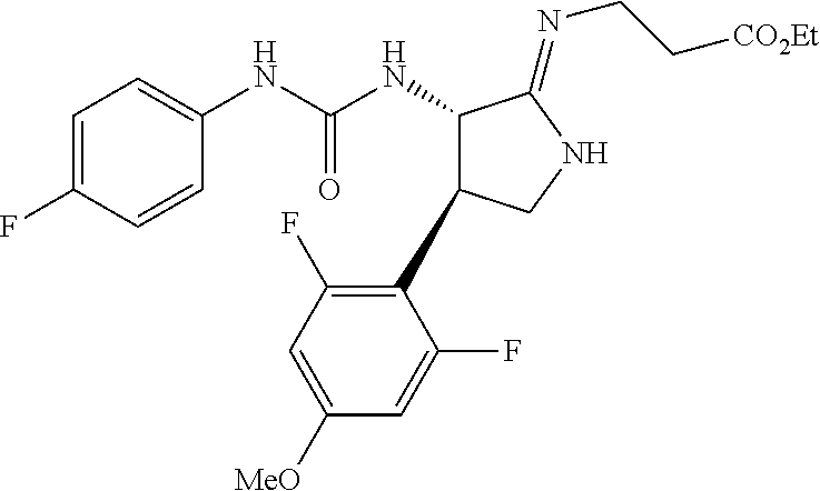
C1=CC(F)=CC=C1NC(NC1C(C2=C(F)C=C([MeO])C=C2F)CNC1=NCC[CO2Et])=O
